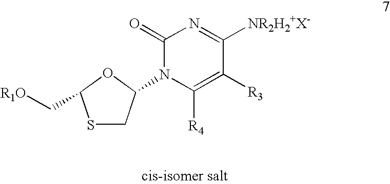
C1(=O)N(C2CSC(C[R1O])O2)C([R4])=C([R3])C([NR2H2+X-])=N1
